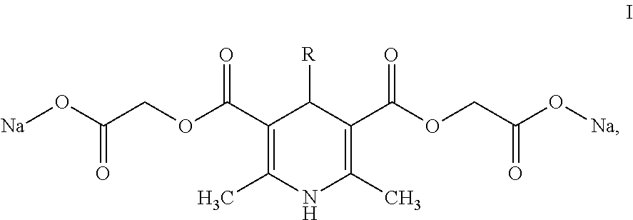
C1(C(OCC(O[Na])=O)=O)=C(C)NC(C)=C(C(OCC(O[Na])=O)=O)C1[R]
